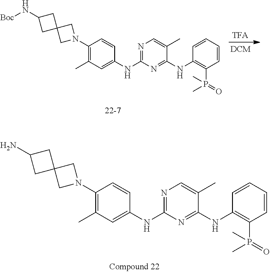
C1C2(CN(C3=C(C)C=C(NC4=NC=C(C)C(NC5=C(P(=O)(C)C)C=CC=C5)=N4)C=C3)C2)CC1N.C1C2(CN(C3=C(C)C=C(NC4=NC=C(C)C(NC5=C(P(=O)(C)C)C=CC=C5)=N4)C=C3)C2)CC1N[Boc]
